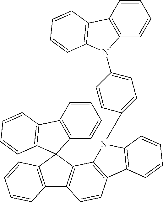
C12=C(C=CC=C1)C1(C3=C2C=CC2=C3N(C3=CC=C(N4C5=C(C=CC=C5)C5=C4C=CC=C5)C=C3)C3=C2C=CC=C3)C2=C(C=CC=C2)C2=C1C=CC=C2
